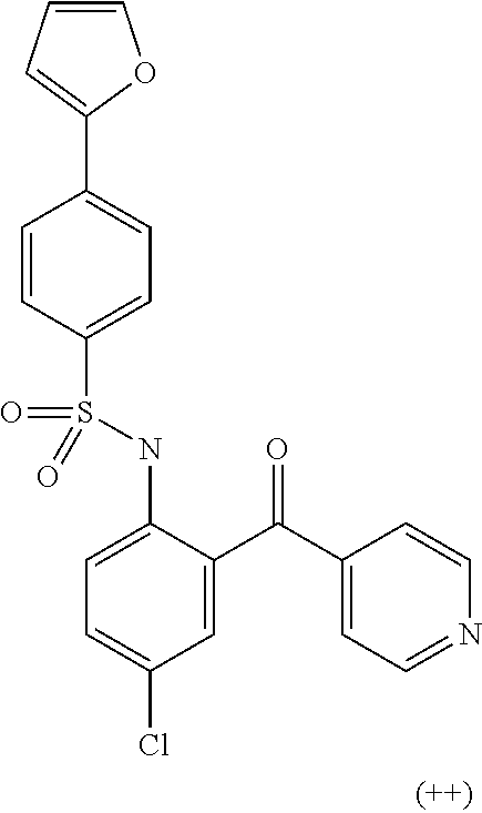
C1=CC(S(NC2=CC=C(Cl)C=C2C(C2=CC=NC=C2)=O)(=O)=O)=CC=C1C1=CC=CO1
